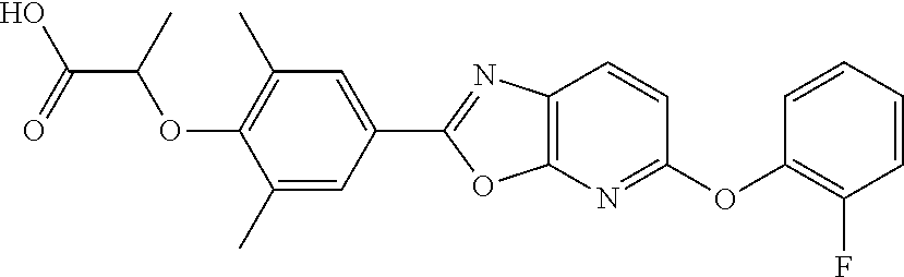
C1=C(C2=NC3=C(O2)N=C(OC2=C(F)C=CC=C2)C=C3)C=C(C)C(OC(C(O)=O)C)=C1C
